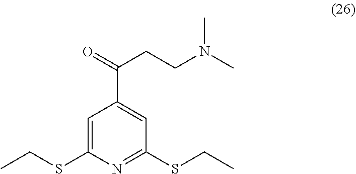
C1=C(SCC)N=C(SCC)C=C1C(CCN(C)C)=O
